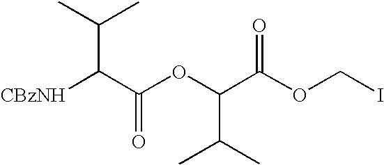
C(C(OC(C(OCI)=O)C(C)C)=O)([CBzNH])C(C)C
